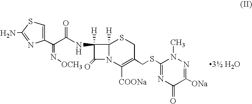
C1([H])(NC(C(C2=CSC(N)=N2)=N[OCH3])=O)C(=O)N2C1([H])SCC(CSC1=NC(=O)C([ONa])=NN1C)=C2[COONa].[3 H2O]
